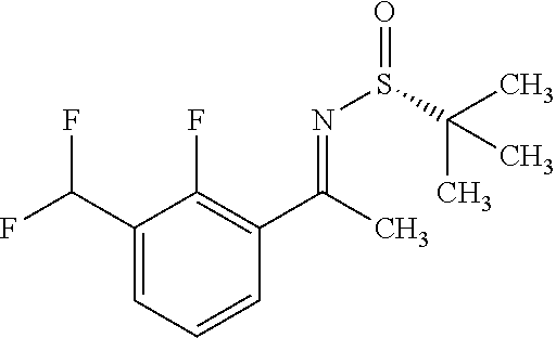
O=S(N=C(C1=C(F)C(C(F)F)=CC=C1)C)C(C)(C)C
